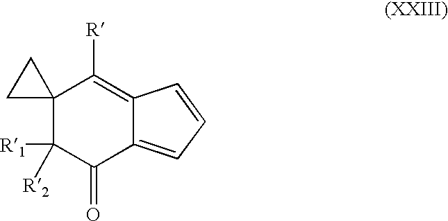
C12(C([R1])([R2])C(=O)C3=CC=CC3=C1[R])CC2
